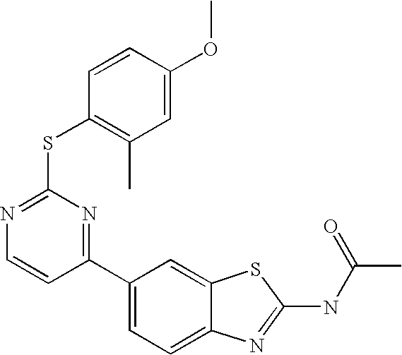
C1(C2=CC=C3C(=C2)SC(NC(C)=O)=N3)=NC(SC2=C(C)C=C(OC)C=C2)=NC=C1
